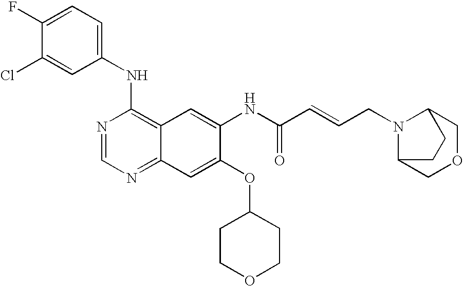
ClC1=CC(NC2=C3C(=NC=N2)C=C(OC2CCOCC2)C(NC(C=CCN2C4COCC2CC4)=O)=C3)=CC=C1F
